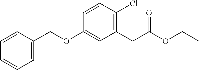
C1=CC(COC2=CC(CC(OCC)=O)=C(Cl)C=C2)=CC=C1
